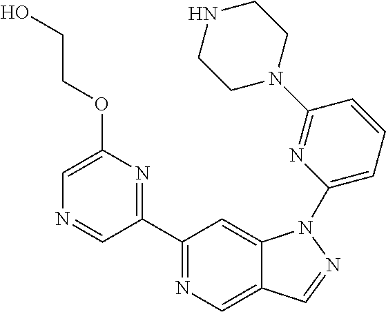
C1(C2=NC(OCCO)=CN=C2)=NC=C2C(=C1)N(C1=CC=CC(N3CCNCC3)=N1)N=C2
